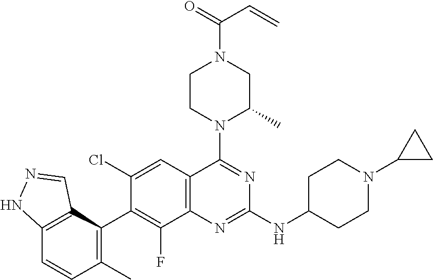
C12=C(C(C3=C(F)C4=C(C=C3Cl)C(N3C(C)CN(C(=O)C=C)CC3)=NC(NC3CCN(C5CC5)CC3)=N4)=C(C)C=C1)C=NN2
